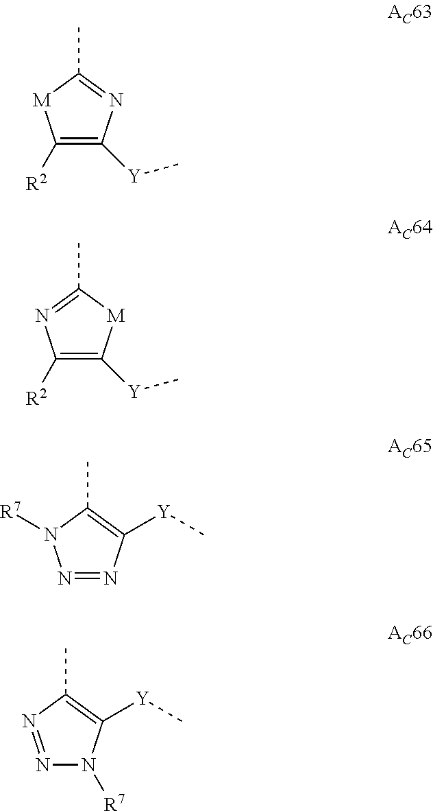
C1([R2])=C([Y]C)N=C(C)[M]1.C1([R2])=C([Y]C)[M]C(C)=N1.N1=NC([Y]C)=C(C)N1[R7].N1=NC(C)=C([Y]C)N1[R7]
